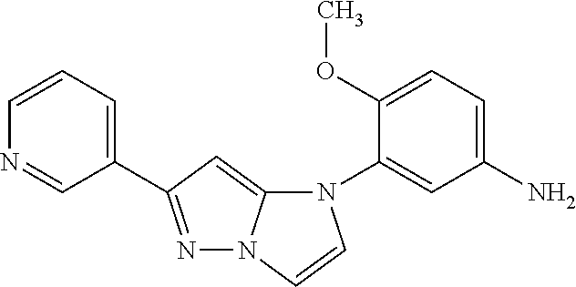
N1(C2=CC(N)=CC=C2OC)C2=CC(C3=CC=CN=C3)=NN2C=C1
